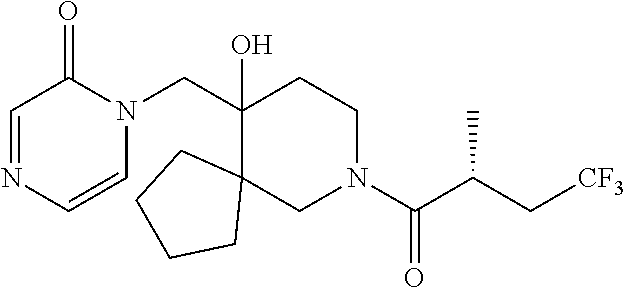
C1=CN(CC2(O)C3(CN(C(=O)C(C[CF3])C)CC2)CCCC3)C(=O)C=N1
